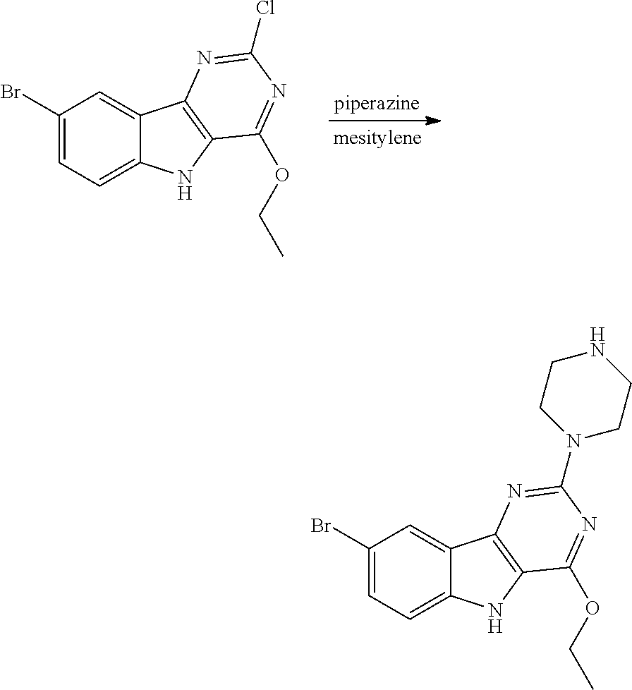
C1(Br)=CC=C2C(=C1)C1=C(N2)C(OCC)=NC(Cl)=N1.C1(Br)=CC=C2C(=C1)C1=C(N2)C(OCC)=NC(N2CCNCC2)=N1
